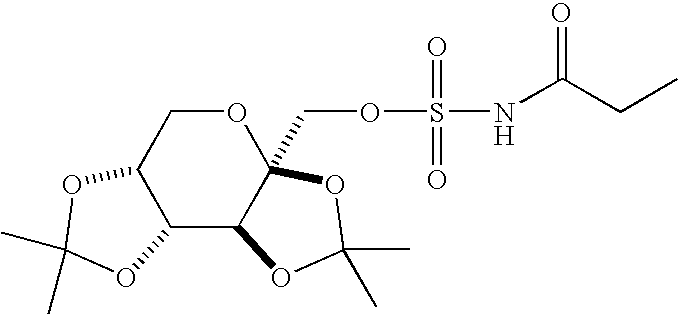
C12C(C3C(COS(NC(CC)=O)(=O)=O)(OC1)OC(C)(C)O3)OC(C)(C)O2
